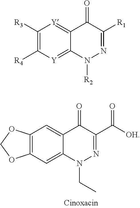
C12=C(C=C3C(=C1)C(=O)C(C(=O)[OH])=NN3CC)OCO2.C1([R3])=C([R4])[Y]=C2C(=[Y]1)C(=O)C([R1])=NN2[R2]
